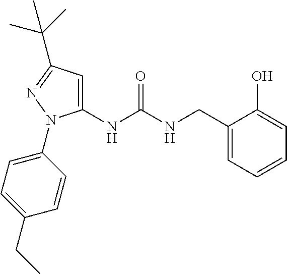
C1(NC(NCC2=CC=CC=C2O)=O)=CC(C(C)(C)C)=NN1C1=CC=C(CC)C=C1
